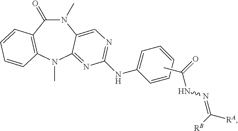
N1(C)C(=O)C2=C(N(C)C3=NC(NC4=CC=CC=C4)=NC=C13)C=CC=C2.CC(=O)NN=C([RA])[RB]
